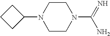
C1CN(C2CCC2)CCN1C(=N)N
